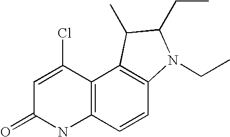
C1=C(Cl)C2=C(NC1=O)C=CC1=C2C(C)C(CC)N1CC
